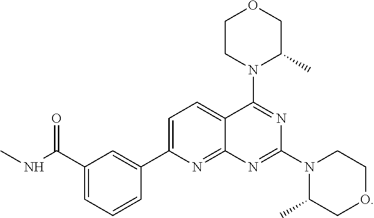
N1(C2=NC3=NC(C4=CC(C(NC)=O)=CC=C4)=CC=C3C(N3C(C)COCC3)=N2)CCOCC1C
